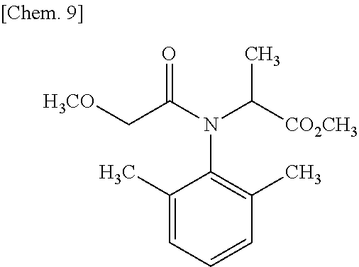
[H3CO]CC(N(C([CO2CH3])C)C1=C(C)C=CC=C1C)=O
